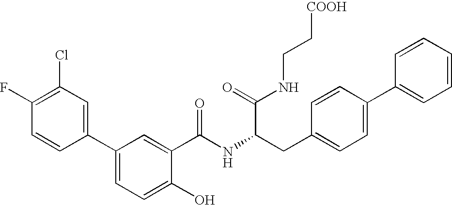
OC1=CC=C(C2=CC(Cl)=C(F)C=C2)C=C1C(NC(CC1=CC=C(C2=CC=CC=C2)C=C1)C(NCC[COOH])=O)=O
